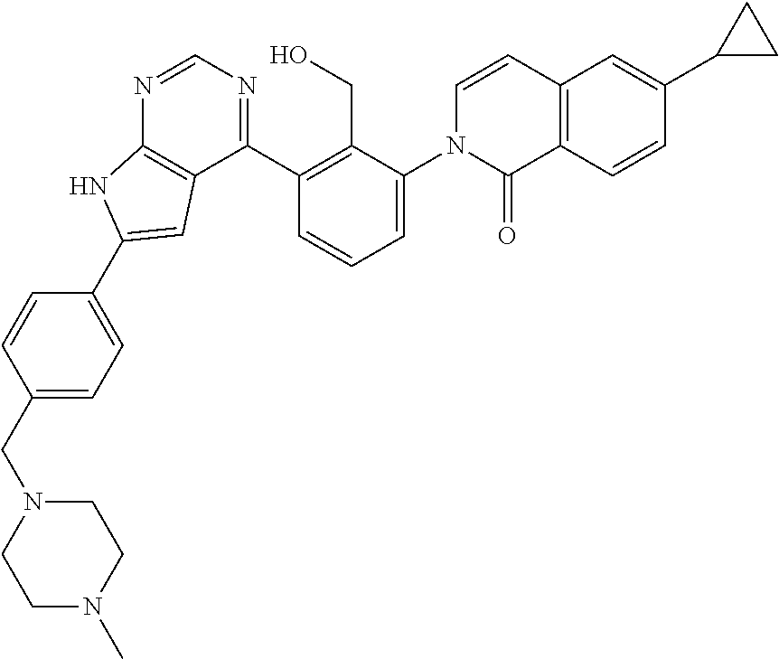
C1(CN2CCN(C)CC2)=CC=C(C2=CC3=C(N=CN=C3C3=C(CO)C(N4C(=O)C5=C(C=C4)C=C(C4CC4)C=C5)=CC=C3)N2)C=C1
